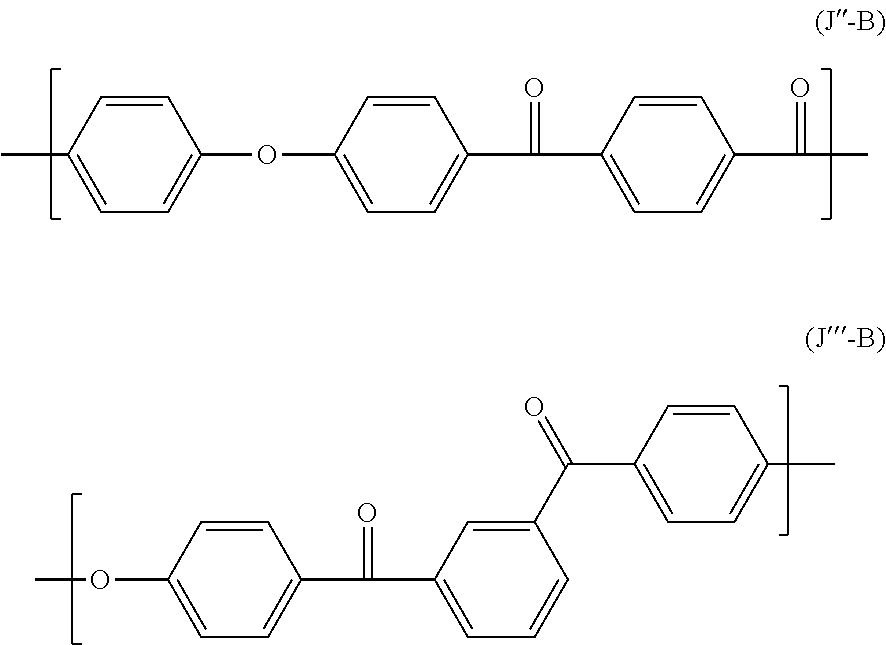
CC1=CC=C(OC2=CC=C(C(C3=CC=C(C(C)=O)C=C3)=O)C=C2)C=C1.COC1=CC=C(C(C2=CC=CC(C(=O)C3=CC=C(C)C=C3)=C2)=O)C=C1
